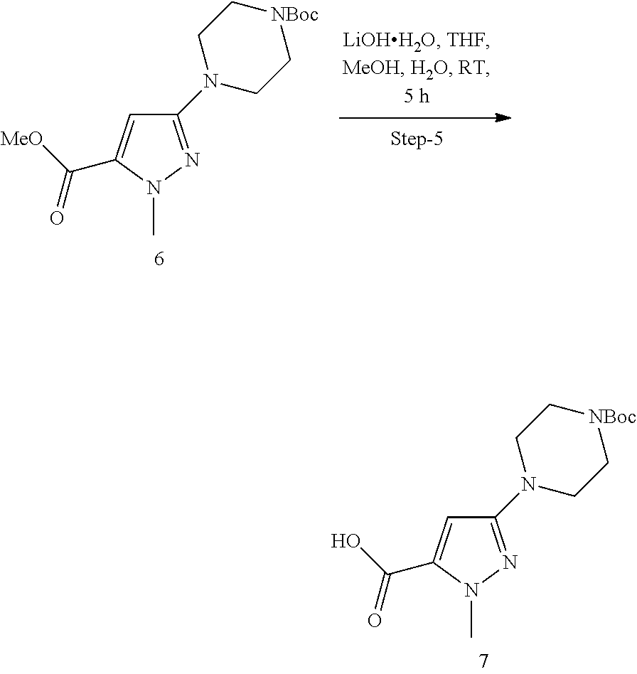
C1(N2CC[NBoc]CC2)=NN(C)C(C([MeO])=O)=C1.C1(N2CC[NBoc]CC2)=NN(C)C(C(O)=O)=C1
